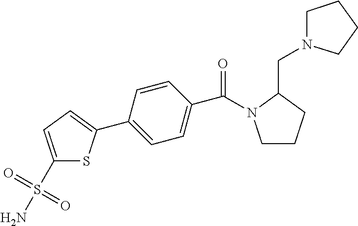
C1(S(=O)(=O)N)=CC=C(C2=CC=C(C(=O)N3CCCC3CN3CCCC3)C=C2)S1
